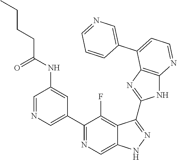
C1=NC=C(C2=NC=C3C(=C2F)C(C2=NC4=C(N2)N=CC=C4C2=CN=CC=C2)=NN3)C=C1NC(=O)CCCC
